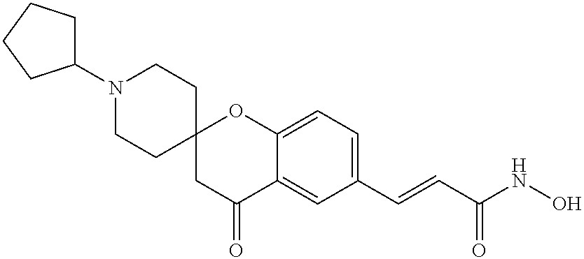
C(=CC(NO)=O)C1=CC=C2C(=C1)C(=O)CC1(CCN(C3CCCC3)CC1)O2
